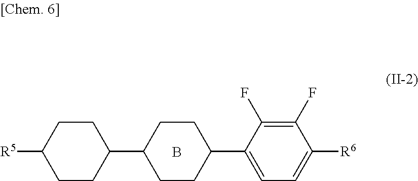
C1(F)=C(F)C(C2CCC(C3CCC([R5])CC3)CC2)=CC=C1[R6].B
